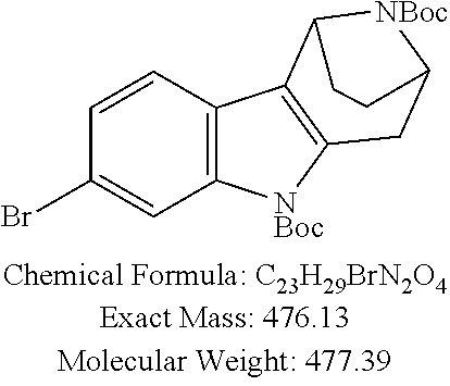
BrC1=CC2=C(C=C1)C1=C([NBoc]2)CC2[NBoc]C1CC2
